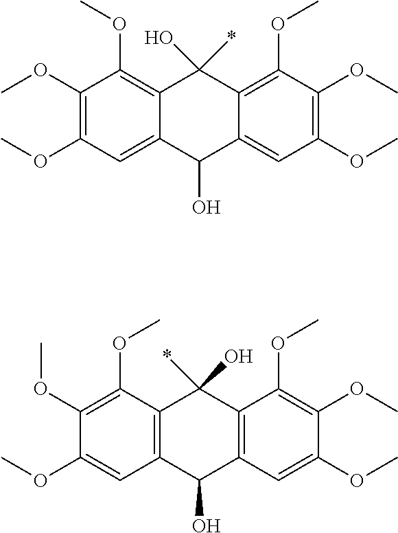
C1(OC)=C(OC)C=C2C(=C1OC)C(O)(*)C1=C(OC)C(OC)=C(OC)C=C1C2O.C1(OC)=C(OC)C2=C(C=C1OC)C(O)C1=C(C2(*)O)C(OC)=C(OC)C(OC)=C1
